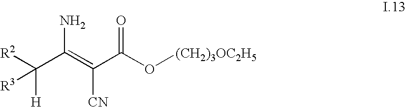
C(=C(C(O[(CH2)3OC2H5])=O)[CN])(C([H])([R3])[R2])N
